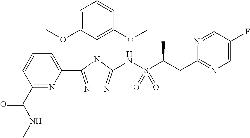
N1=C(C2=CC=CC(C(NC)=O)=N2)N(C2=C(OC)C=CC=C2OC)C(NS(C(CC2=NC=C(F)C=N2)C)(=O)=O)=N1
